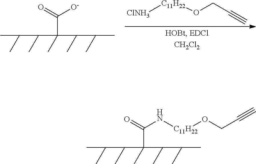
[ClNH3][C11H22]OCC#C.C(C(C(C)C(C)C)(C(C)C(C)C)C)(=O)[O-].C(C(C(C)C(C)C)(C(C)C(C)C)C)(=O)N[C11H22]OCC#C
